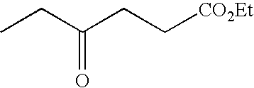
CCC(CC[CO2Et])=O
